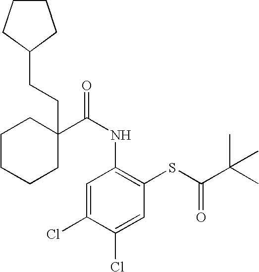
C1CCCC(C(=O)NC2=C(SC(C(C)(C)C)=O)C=C(Cl)C(Cl)=C2)(CCC2CCCC2)C1
